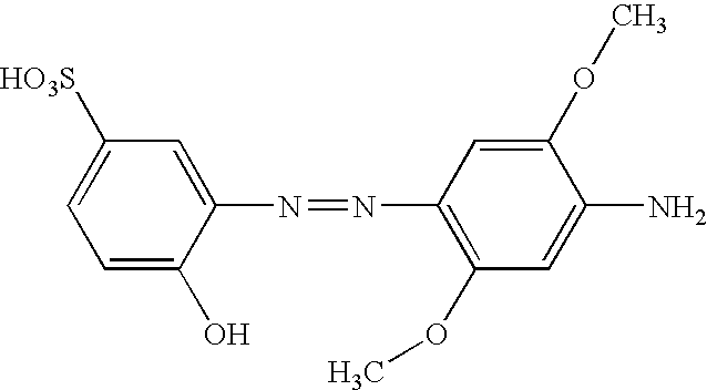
C1=C(N=NC2=C(OC)C=C(N)C(OC)=C2)C(O)=CC=C1[HO3S]
